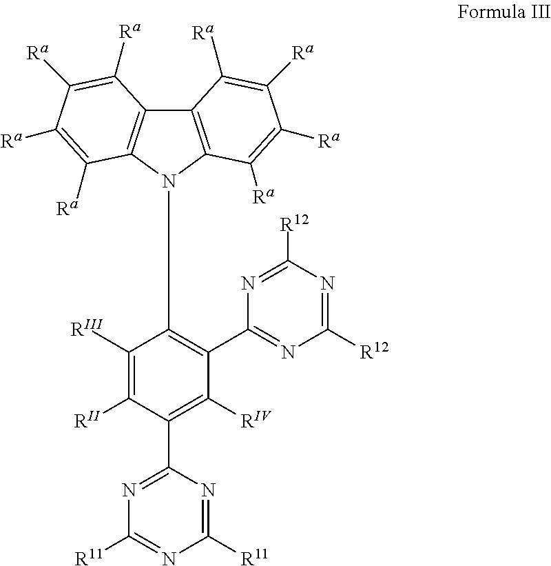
C12=C(N(C3=C(C4=NC([R12])=NC([R12])=N4)C([RIV])=C(C4=NC([R11])=NC([R11])=N4)C([RII])=C3[RIII])C3=C1C([Ra])=C([Ra])C([Ra])=C3[Ra])C([Ra])=C([Ra])C([Ra])=C2[Ra]
